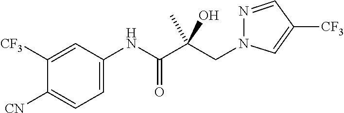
C1=C(NC(C(CN2N=CC([CF3])=C2)(O)C)=O)C=C([CF3])C([CN])=C1
